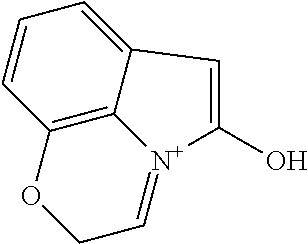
C12=C3C(=CC=C1)C=C(O)[N+]3=CCO2
